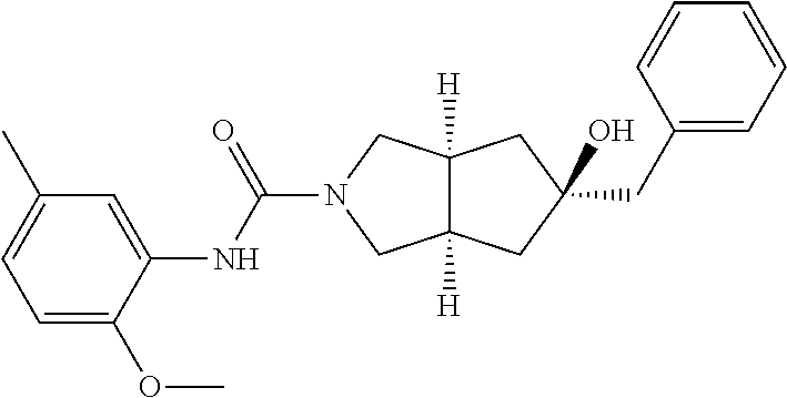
C(N1CC2([H])C([H])(C1)CC(CC1=CC=CC=C1)(O)C2)(=O)NC1=CC(C)=CC=C1OC
